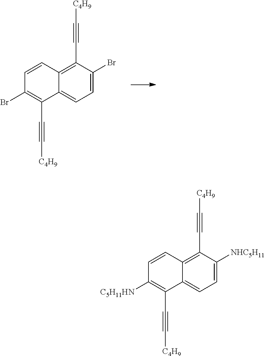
C1=C(Br)C(C#C[C4H9])=C2C(=C1)C(C#C[C4H9])=C(Br)C=C2.C1=C([NHC5H11])C(C#C[C4H9])=C2C(=C1)C(C#C[C4H9])=C([C5H11HN])C=C2
